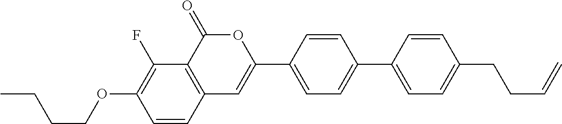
C12=C(C(=O)OC(C3=CC=C(C4=CC=C(CCC=C)C=C4)C=C3)=C1)C(F)=C(OCCCC)C=C2
